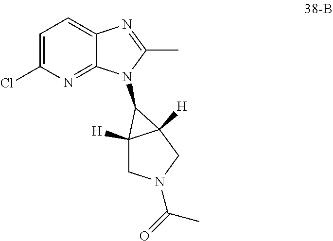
C1=C(Cl)N=C2C(=C1)N=C(C)N2C1C2([H])CN(C(=O)C)CC21[H]
